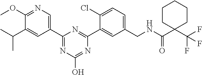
C1(CNC(C2(C(F)(F)F)CCCCC2)=O)=CC=C(Cl)C(C2=NC(C3=CN=C(OC)C(C(C)C)=C3)=NC(O)=N2)=C1
